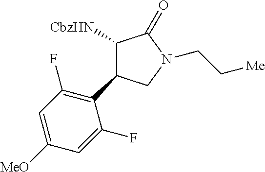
C1(C2=C(F)C=C([MeO])C=C2F)C([CbzHN])C(=O)N(CC[Me])C1
